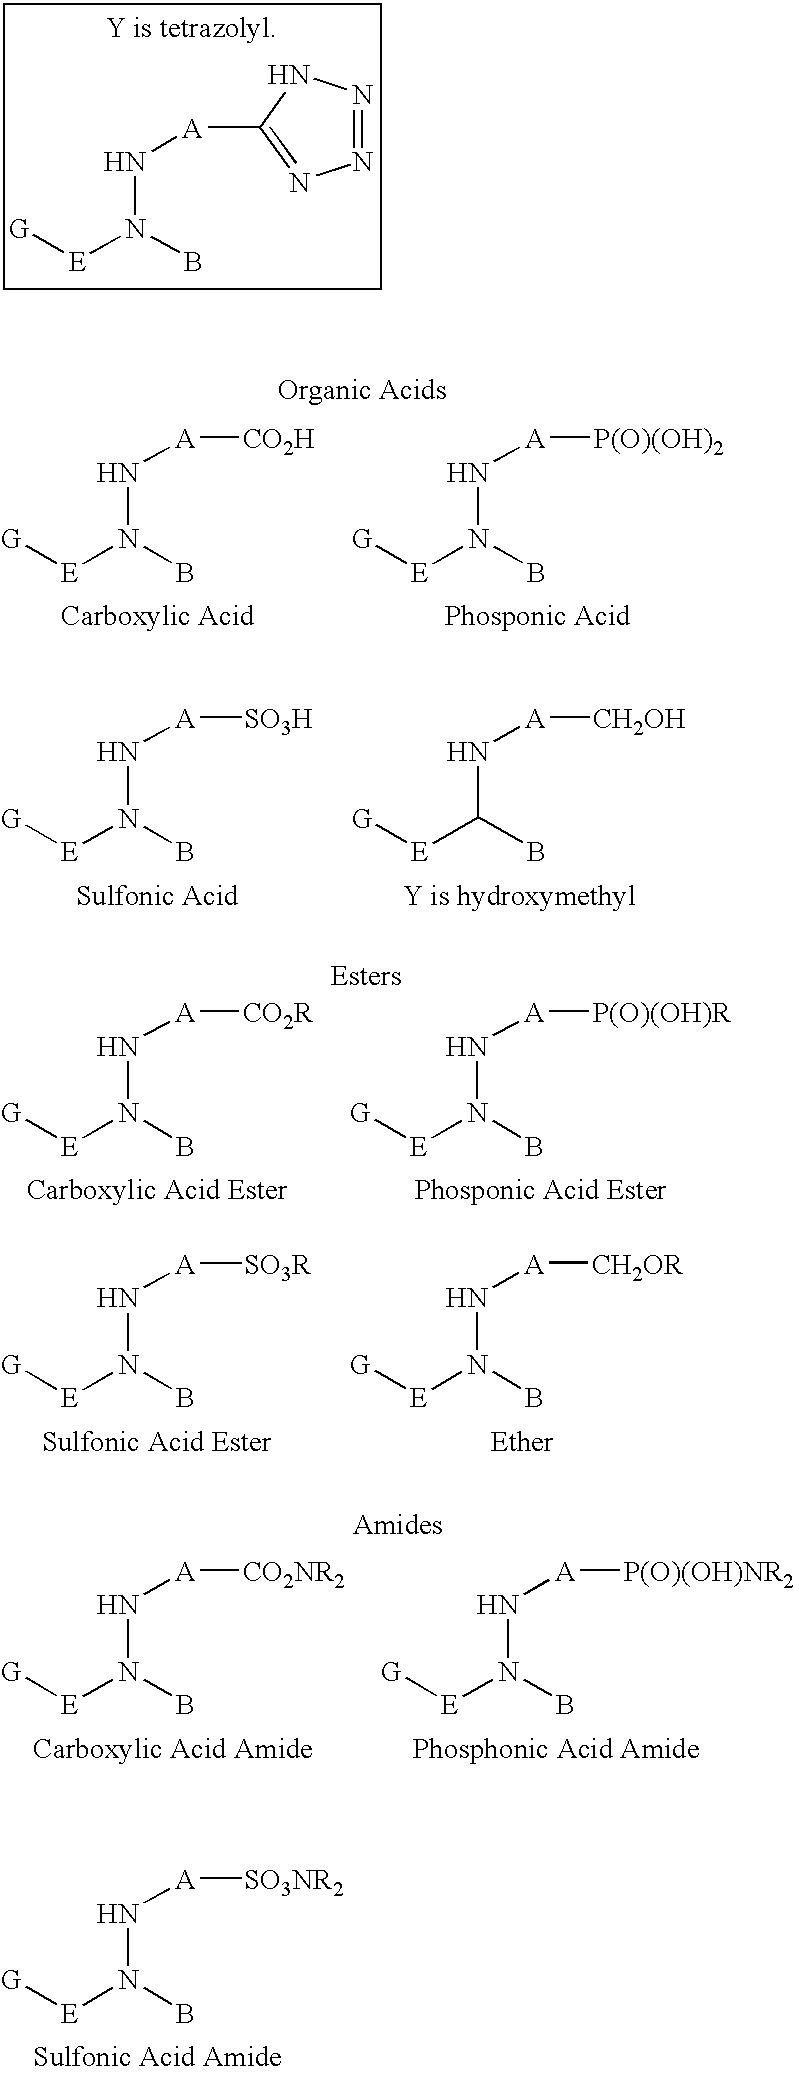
N1=NNC([A]NN([E][G])B)=N1.[SO3NR2][A]NN([E][G])B.[CO2H][A]NN([E][G])B.[P(O)(OH)2][A]NN([E][G])B.[SO3H][A]NN([E][G])B.[CH2OH][A]NC([E][G])B.[P(O)(OH)R][A]NN([E][G])B.[CO2R][A]NN([E][G])B.[CH2OR][A]NN([E][G])B.[SO3R][A]NN([E][G])B.[CO2NR2][A]NN([E][G])B.[P(O)(OH)NR2][A]NN([E][G])B
